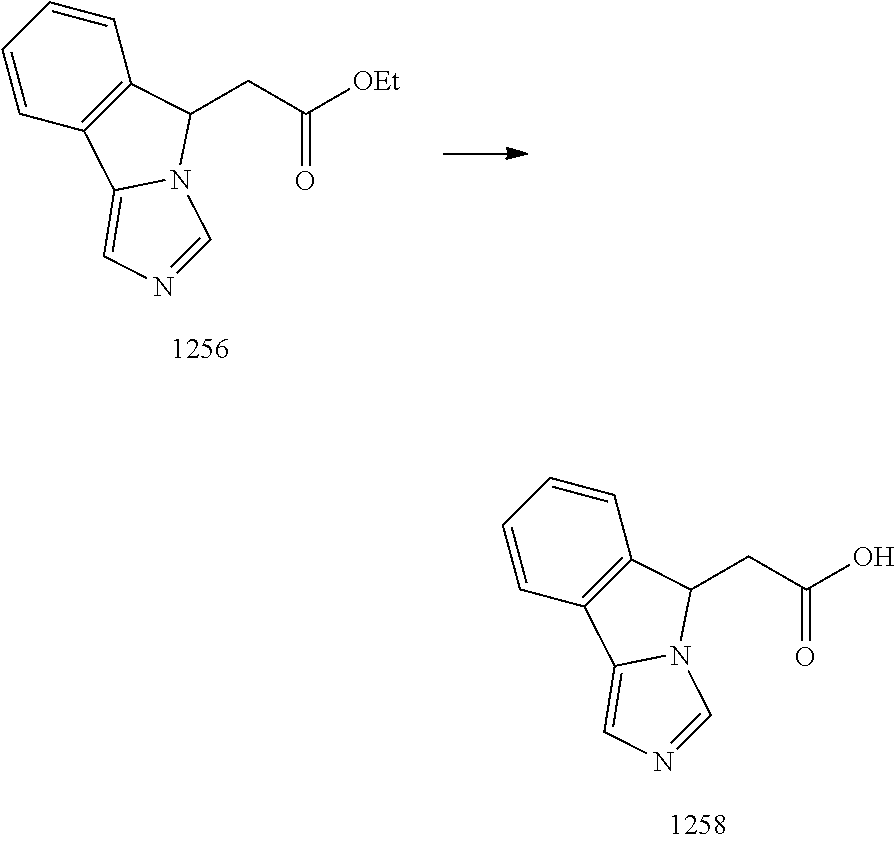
C1=CC=CC2=C1C1=CN=CN1C2CC([OEt])=O.C1=CC=CC2=C1C1=CN=CN1C2CC(O)=O
